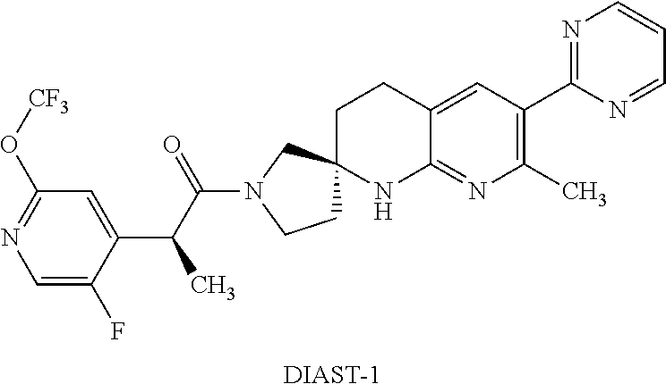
C1=C(F)C(C(C(N2CCC3(C2)CCC2=CC(C4=NC=CC=N4)=C(C)N=C2N3)=O)C)=CC(O[CF3])=N1.[DIAST-1]
